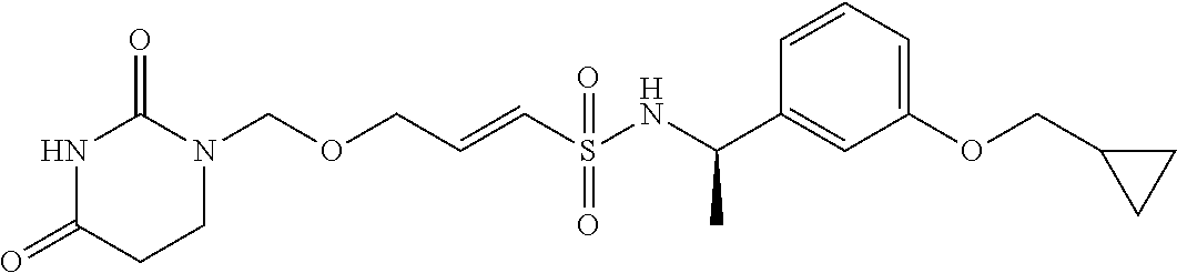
O(CC=CS(NC(C1=CC(OCC2CC2)=CC=C1)C)(=O)=O)CN1C(=O)NC(=O)CC1
